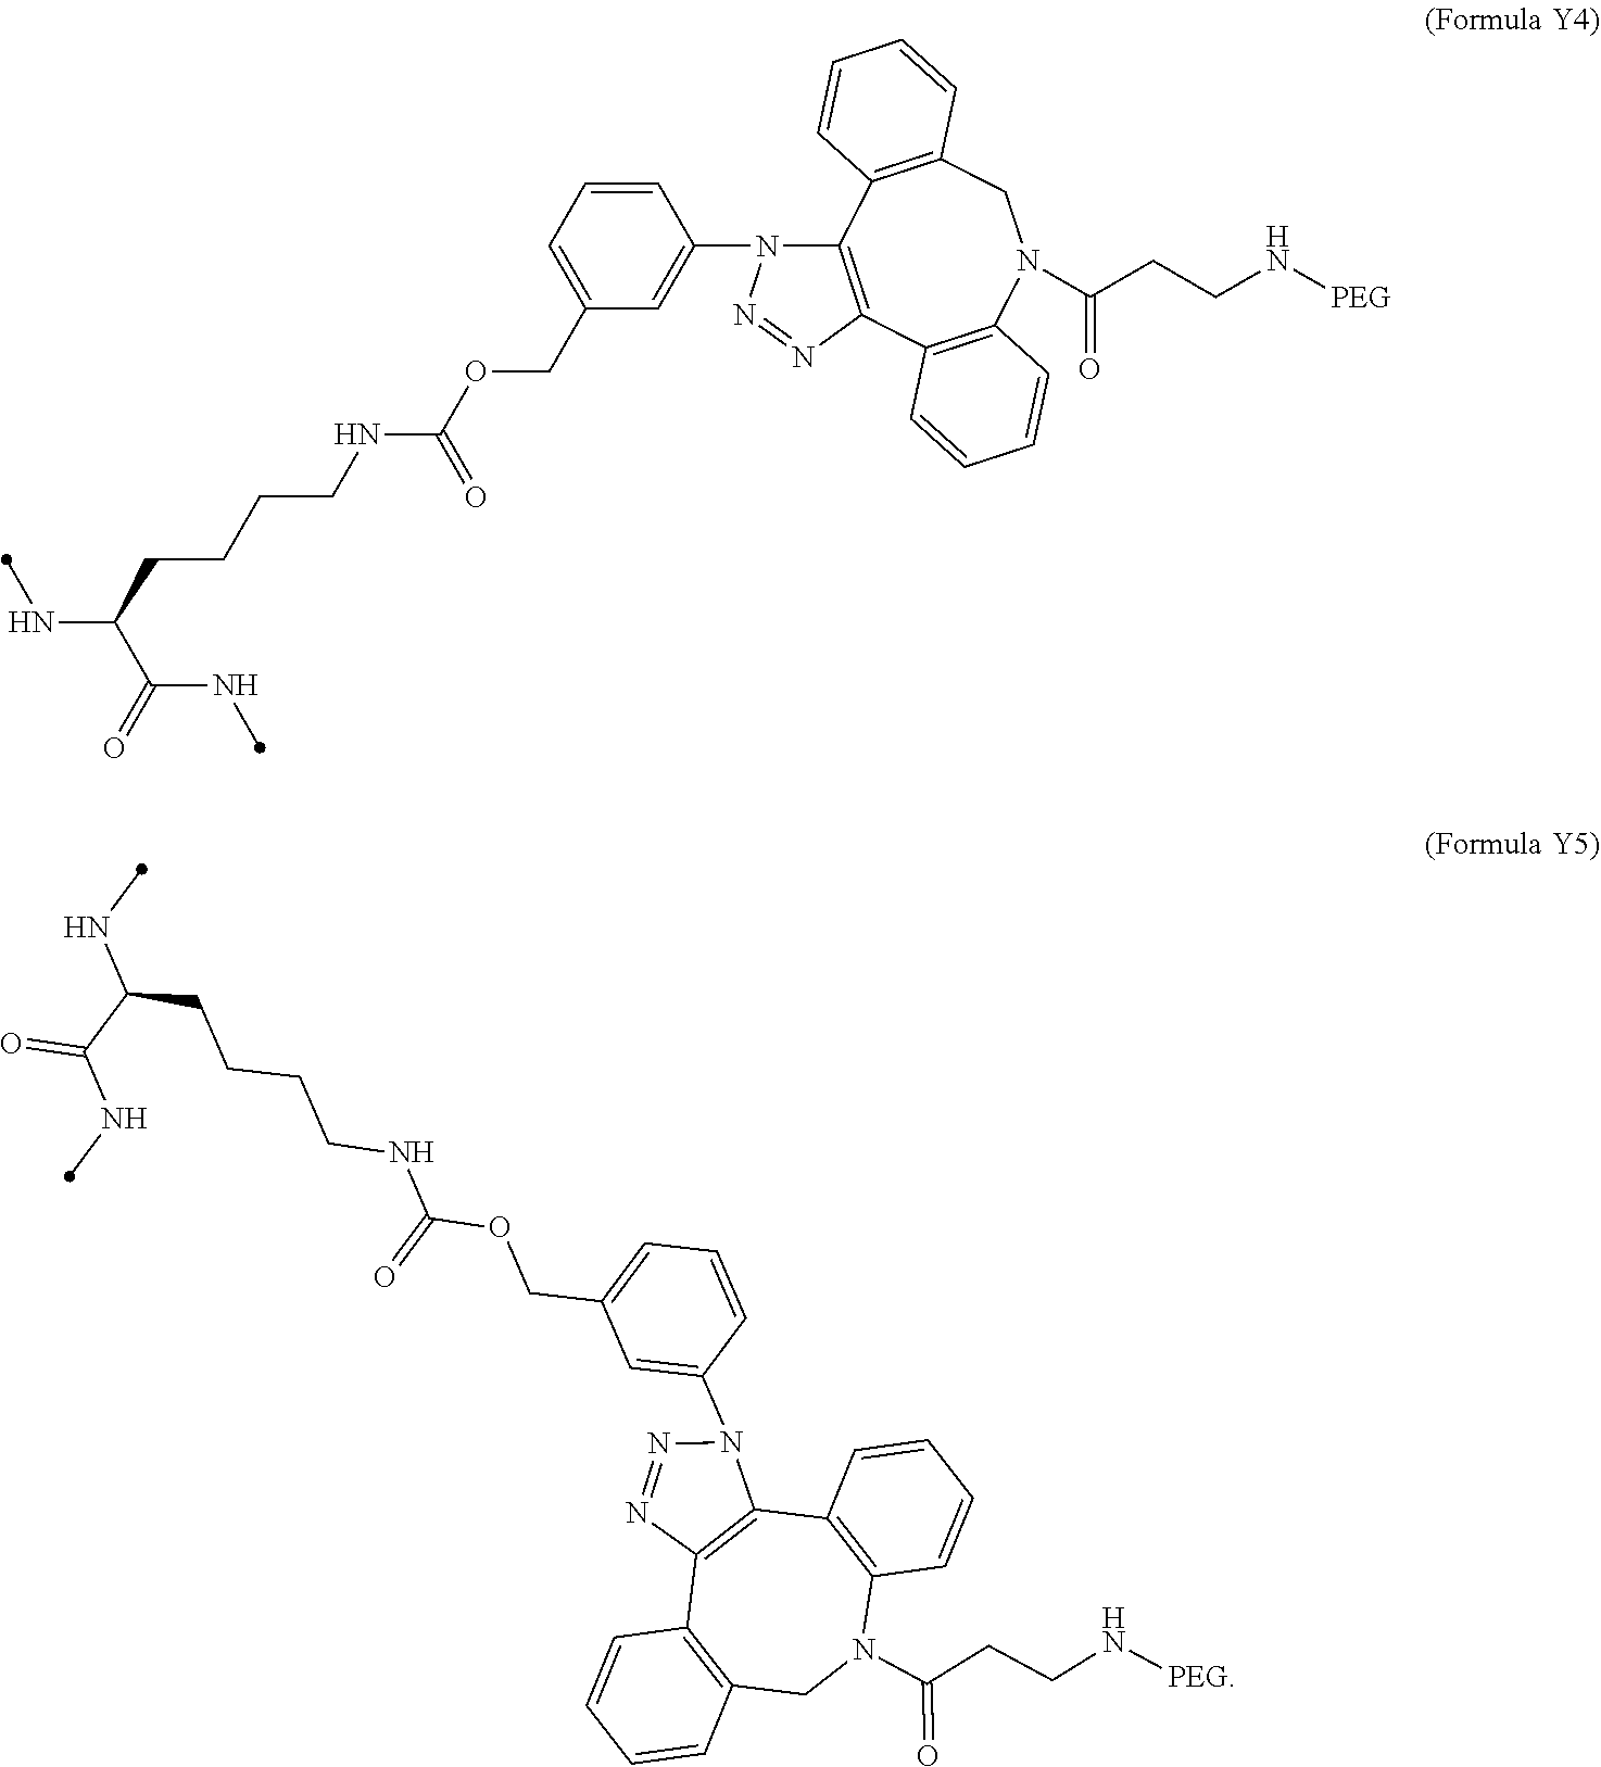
N(C(C(=O)NC)CCCCNC(OCC1=CC=CC(N2C3=C(N=N2)C2=C(N(C(CCN[PEG])=O)CC4=C3C=CC=C4)C=CC=C2)=C1)=O)C.C(CCCCNC(OCC1=CC=CC(N2N=NC3=C2C2=C(N(C(CCN[PEG])=O)CC4=C3C=CC=C4)C=CC=C2)=C1)=O)(NC)C(NC)=O
